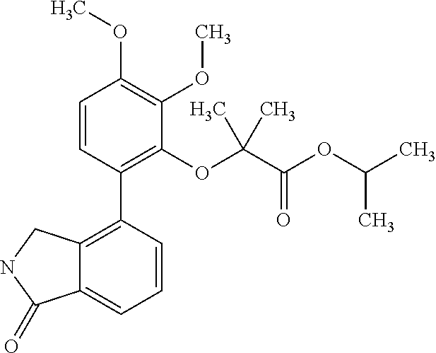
C12=C(C3=C(OC(C(OC(C)C)=O)(C)C)C(OC)=C(OC)C=C3)C=CC=C1C(=O)NC2
